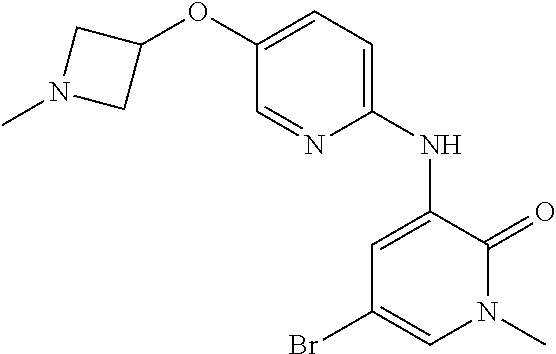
C1(OC2CN(C)C2)=CC=C(NC2=CC(Br)=CN(C)C2=O)N=C1
